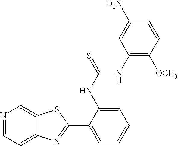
N1=CC=C2C(=C1)SC(C1=CC=CC=C1NC(=S)NC1=C([OCH3])C=CC([O2N])=C1)=N2
